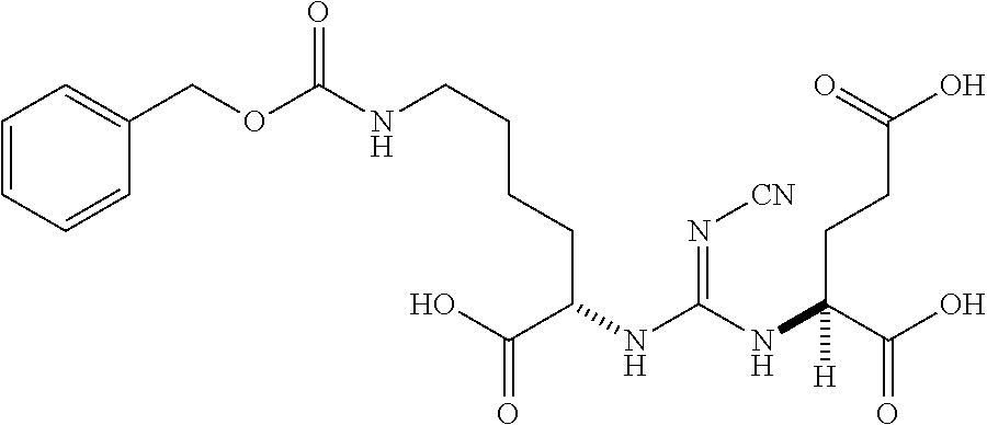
C1=CC=CC(COC(NCCCCC(C(=O)O)NC(NC(C(O)=O)(CCC(O)=O)[H])=N[CN])=O)=C1
